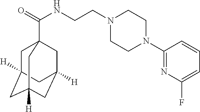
N1(CCNC(=O)C23CC4([H])CC([H])(CC([H])(C2)C4)C3)CCN(C2=NC(F)=CC=C2)CC1
